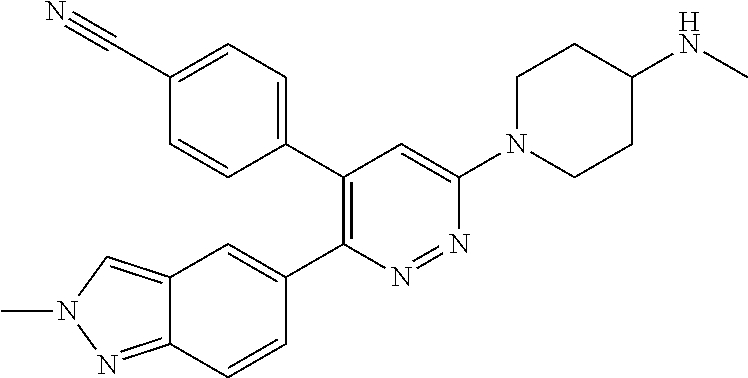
C12=NN(C)C=C1C=C(C1=C(C3=CC=C(C#N)C=C3)C=C(N3CCC(NC)CC3)N=N1)C=C2
